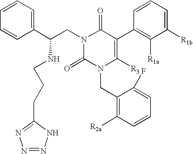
C1=CC=C(C(CN2C(=O)N(CC3=C([R2a])C=CC=C3F)C([R3])=C(C3=C([R1a])C([R1b])=CC=C3)C2=O)NCCCC2=NN=NN2)C=C1
